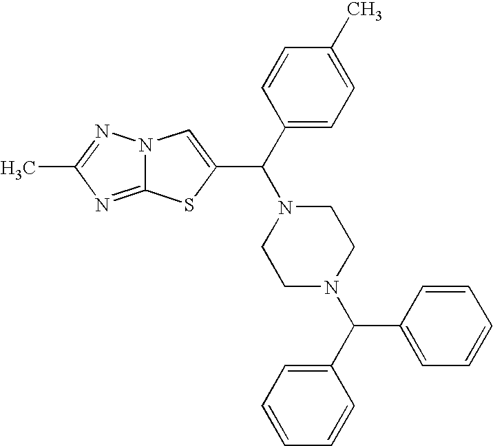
C1(C(N2CCN(C(C3=CC=CC=C3)C3=CC=CC=C3)CC2)C2=CN3C(=NC(C)=N3)S2)=CC=C(C)C=C1
